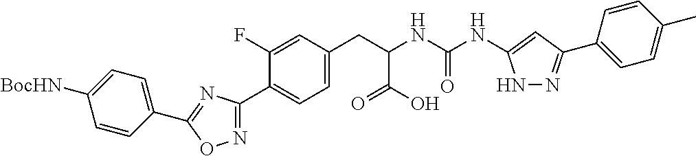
N1=C(C2=CC=C(CC(C(=O)O)NC(=O)NC3=CC(C4=CC=C(C)C=C4)=NN3)C=C2F)N=C(C2=CC=C([BocHN])C=C2)O1
